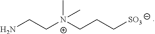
NCC[N+](CCC[SO3])(C)C
